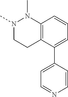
N1(C)CCC2=C(N1C)C=CC=C2C1=CC=NC=C1
